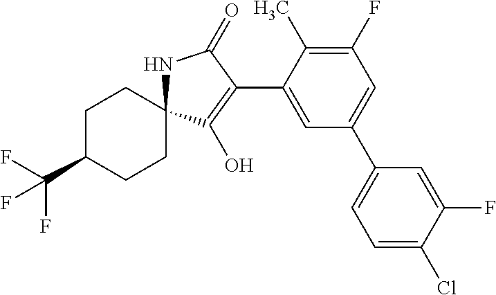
C1(F)=C(C)C(C2=C(O)C3(NC2=O)CCC(C(F)(F)F)CC3)=CC(C2=CC=C(Cl)C(F)=C2)=C1
